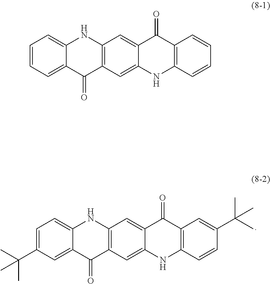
C1=C(C(C)(C)C)C=C2C(=C1)NC1=C(C2=O)C=C2C(=C1)C(=O)C1=C(N2)C=CC(C(C)(C)C)=C1.C1=CC=C2C(=C1)NC1=C(C2=O)C=C2C(=C1)C(=O)C1=C(N2)C=CC=C1
